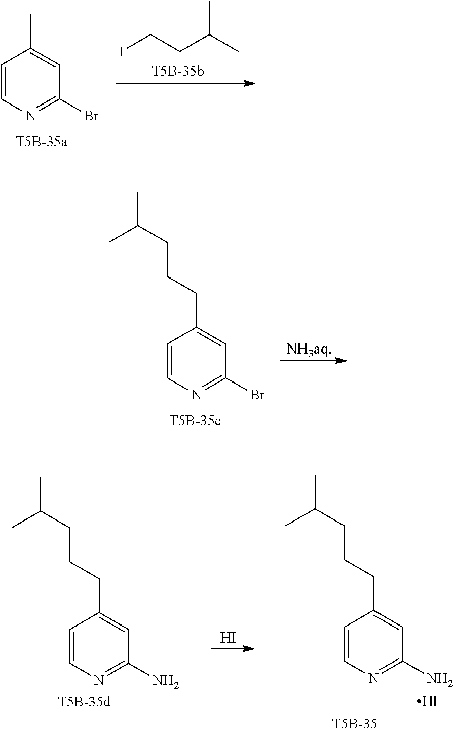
C1=CN=C(Br)C=C1C.ICCC(C)C.C1=CN=C(Br)C=C1CCCC(C)C.C1=CN=C(N)C=C1CCCC(C)C.I.[T5B-35].C1=CN=C(N)C=C1CCCC(C)C.I
